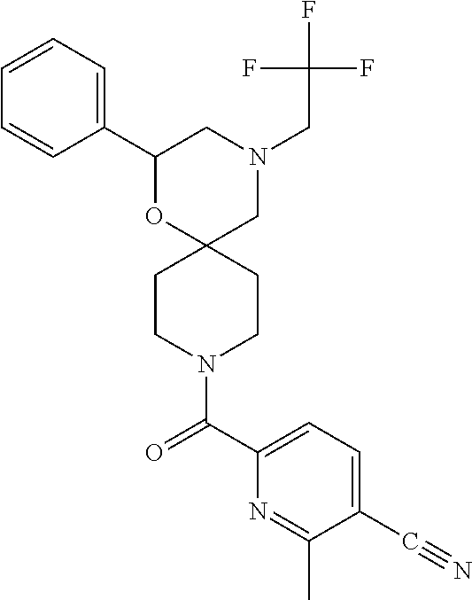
C1(C2=CC=CC=C2)OC2(CN(CC(F)(F)F)C1)CCN(C(C1=CC=C(C#N)C(C)=N1)=O)CC2
